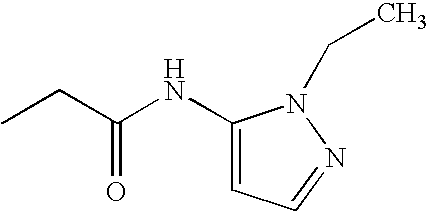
CCC(NC1=CC=NN1CC)=O
